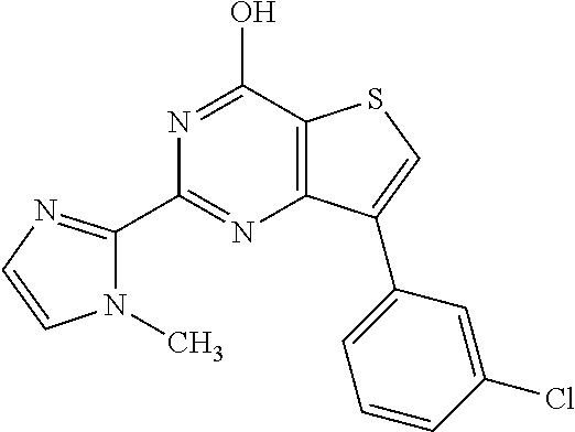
N1(C)C(C2=NC3=C(C(O)=N2)SC=C3C2=CC=CC(Cl)=C2)=NC=C1
